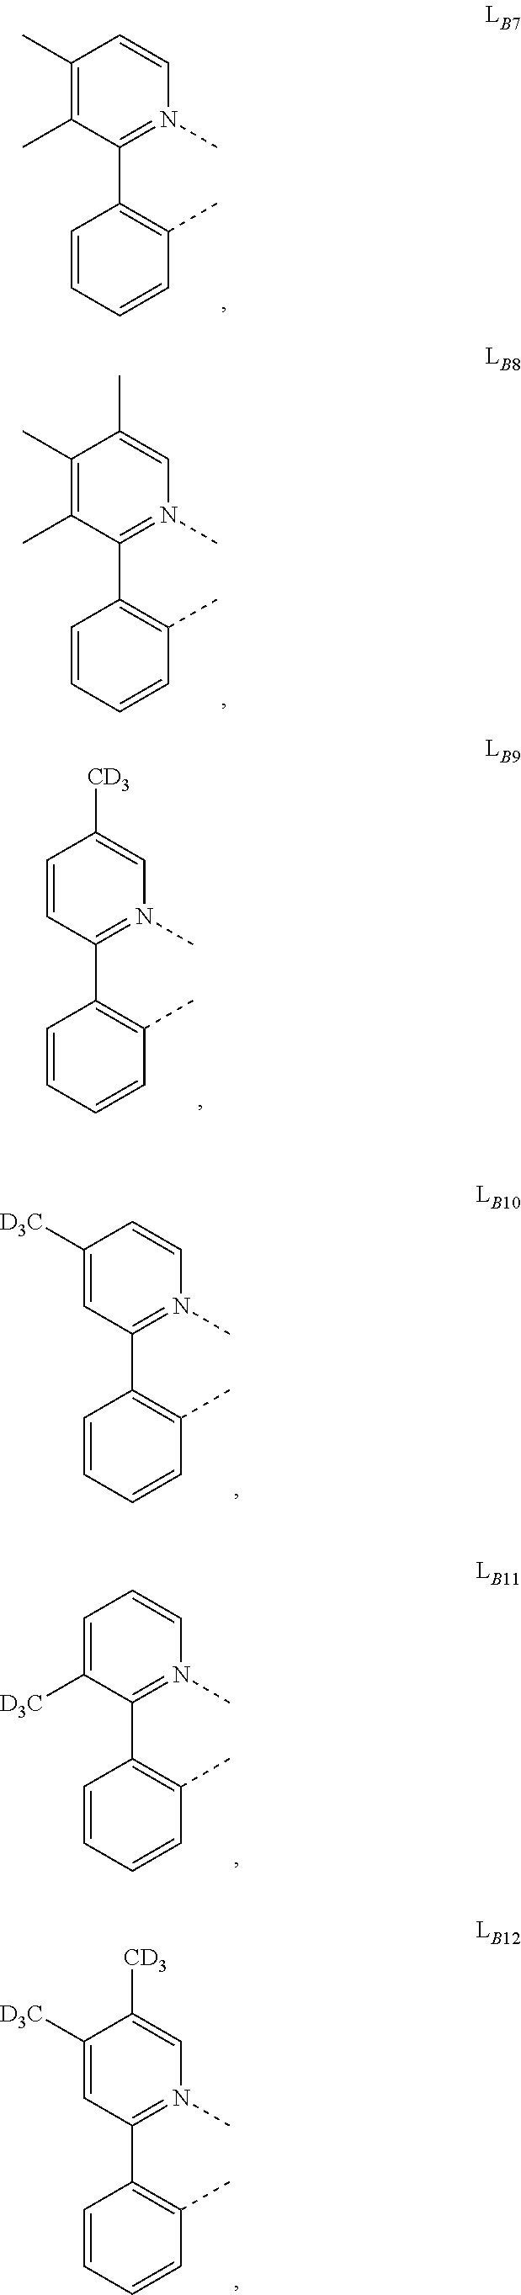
C1(C)=C(C)C(C2=C(C)C=CC=C2)=N(C)C=C1.C1(C)=C(C)C(C2=C(C)C=CC=C2)=N(C)C=C1C.C1=CC(C2=C(C)C=CC=C2)=N(C)C=C1[CD3].C1([D3C])=CC(C2=C(C)C=CC=C2)=N(C)C=C1.C1([D3C])=CC(C2=C(C)C=CC=C2)=N(C)C=C1[CD3].C1=C([D3C])C(C2=C(C)C=CC=C2)=N(C)C=C1
